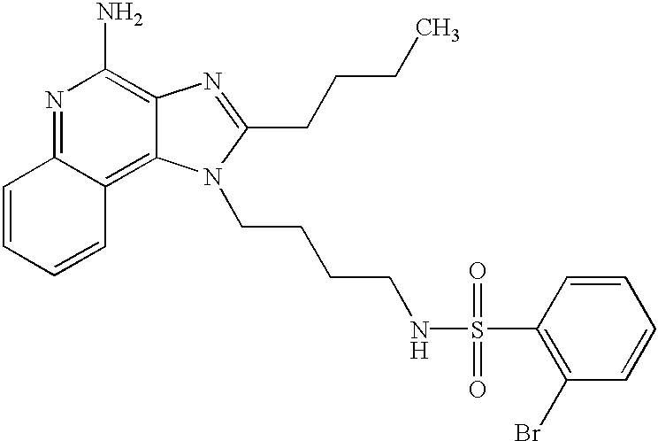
N1=C2C(=C3C(=C1N)N=C(CCCC)N3CCCCNS(C1=C(Br)C=CC=C1)(=O)=O)C=CC=C2
